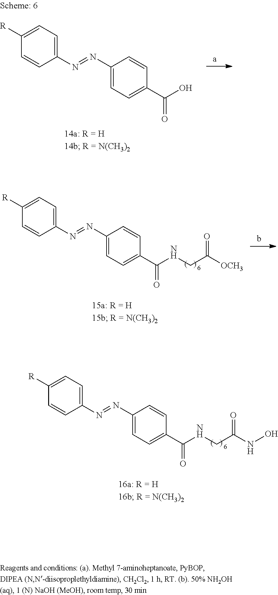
C1([R])=CC=C(N=NC2=CC=C(C(NCC([OCH3])=O)=O)C=C2)C=C1.C1([R])=CC=C(N=NC2=CC=C(C(NCC(NO)=O)=O)C=C2)C=C1.C1([R])=CC=C(N=NC2=CC=C(C(O)=O)C=C2)C=C1
